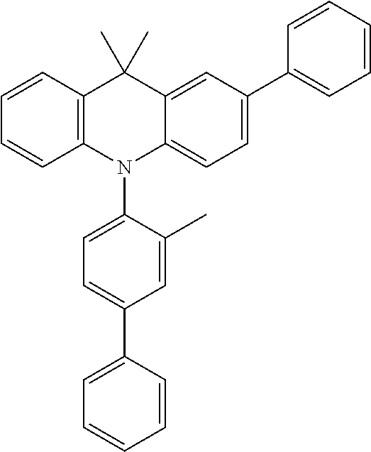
C1=CC2=C(C=C1)N(C1=CC=C(C3=CC=CC=C3)C=C1C)C1=CC=C(C3=CC=CC=C3)C=C1C2(C)C
